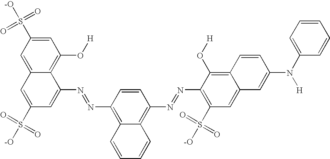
C12=CC(S([-O])(=O)=O)=CC(O[H])=C1C(N=NC1=C3C(=C(N=NC4=C(S([-O])(=O)=O)C=C5C(=C4O[H])C=CC(N([H])C4=CC=CC=C4)=C5)C=C1)C=CC=C3)=CC(S([-O])(=O)=O)=C2
